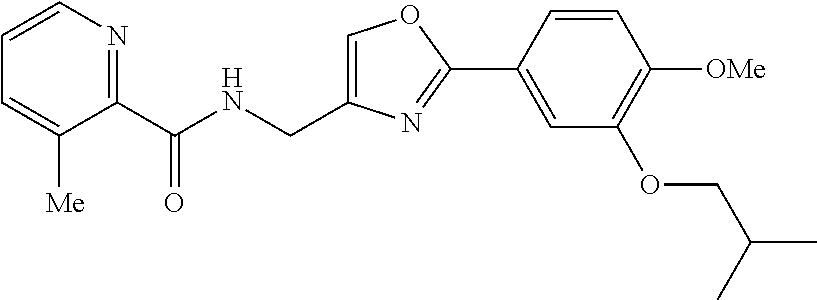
C1=C(CNC(C2=NC=CC=C2[Me])=O)N=C(C2=CC(OCC(C)C)=C([OMe])C=C2)O1
